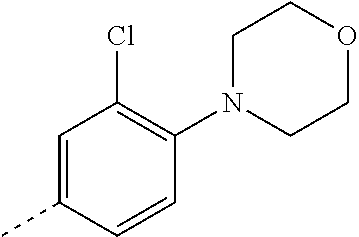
C1=C(C)C=CC(N2CCOCC2)=C1Cl
